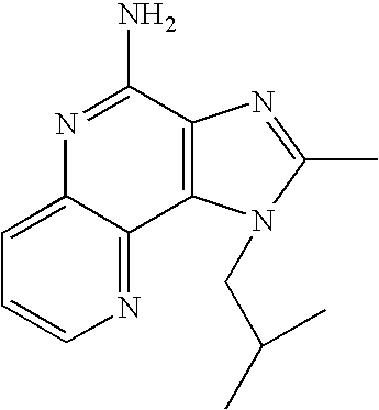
C12=CC=CN=C1C1=C(C(N)=N2)N=C(C)N1CC(C)C
